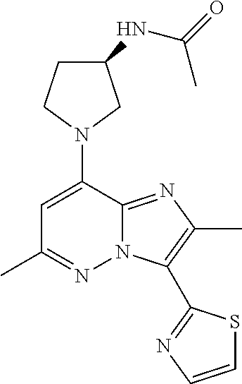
C1C(NC(=O)C)CN(C2=CC(C)=NN3C2=NC(C)=C3C2=NC=CS2)C1
